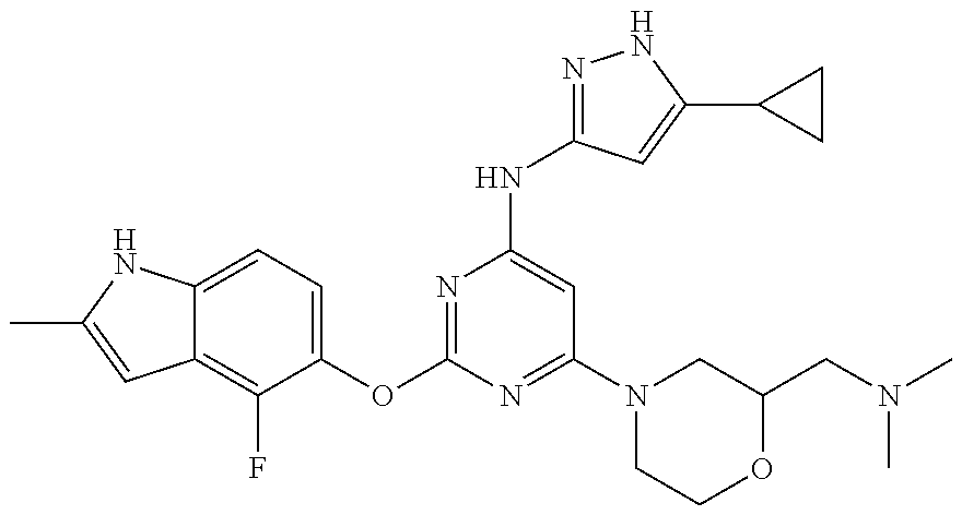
C12=C(F)C(OC3=NC(NC4=NNC(C5CC5)=C4)=CC(N4CCOC(CN(C)C)C4)=N3)=CC=C1NC(C)=C2
